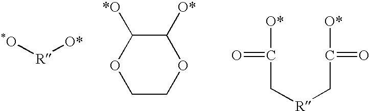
[*O][R][O*].C1([O*])C([*O])OCCO1.O=C([O*])C[R]CC([O*])=O
